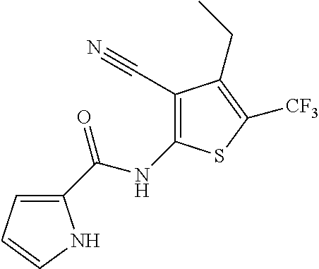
C1(C(NC2=C(C#N)C(CC)=C([CF3])S2)=O)=CC=CN1
